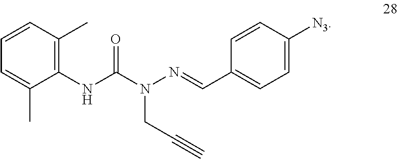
C1=C(C)C(NC(N(N=CC2=CC=C([N3])C=C2)CC#C)=O)=C(C)C=C1
